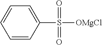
C1(S([OMgCl])(=O)=O)=CC=CC=C1
